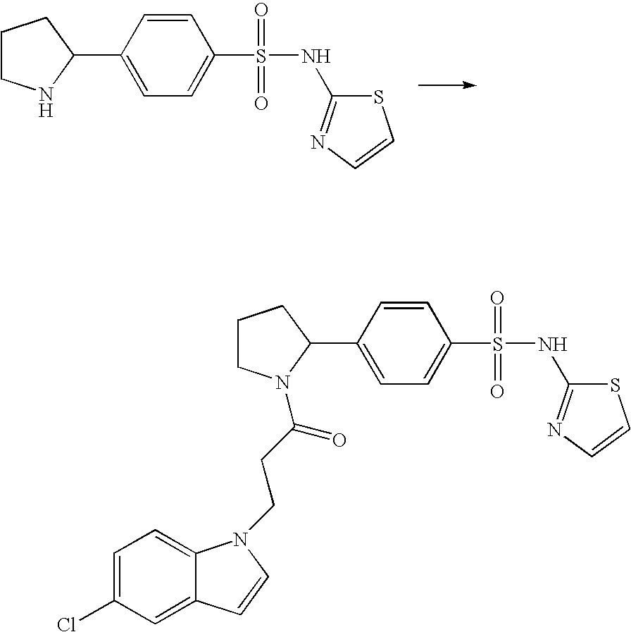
C1CNC(C2=CC=C(S(=O)(=O)NC3=NC=CS3)C=C2)C1.C1=C(Cl)C=C2C(=C1)N(CCC(=O)N1CCCC1C1=CC=C(S(=O)(=O)NC3=NC=CS3)C=C1)C=C2
